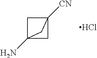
C12(N)CC([CN])(C1)C2.Cl
